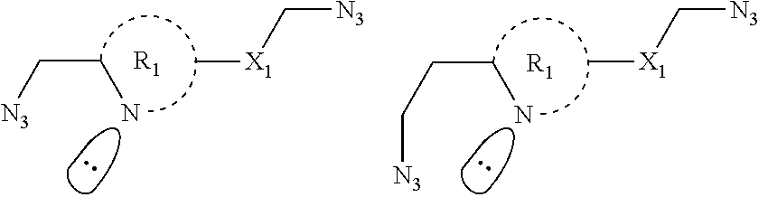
C[X1]C[N3].C[X1]C[N3].C([N3])CN.C(C[N3])CN.[R1].[R1]
